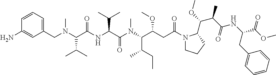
C1(N)=CC(CN(C(C(NC(C(N(C(C(CC(N2CCCC2C(OC)C(C(NC(C(OC)=O)CC2=CC=CC=C2)=O)C)=O)OC)C(CC)C)C)=O)C(C)C)=O)C(C)C)C)=CC=C1
